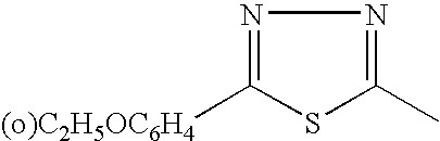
N1=C(C)SC([(o)C2H5OC6H4])=N1
